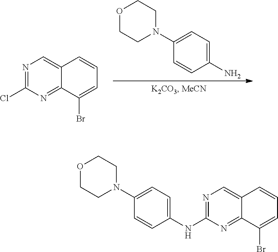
C1(N2CCOCC2)=CC=C(N)C=C1.N1=C(Cl)N=C2C(=C1)C=CC=C2Br.C1(N2CCOCC2)=CC=C(NC2=NC=C3C(=N2)C(Br)=CC=C3)C=C1
